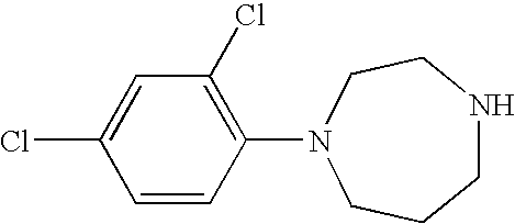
C1NCCN(C2=C(Cl)C=C(Cl)C=C2)CC1
